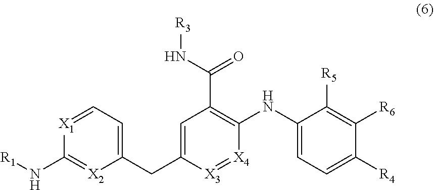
N(C1=CC=C([R4])C([R6])=C1[R5])C1=C(C(N[R3])=O)C=C(CC2=CC=[X1]C(N[R1])=[X2]2)[X3]=[X4]1
